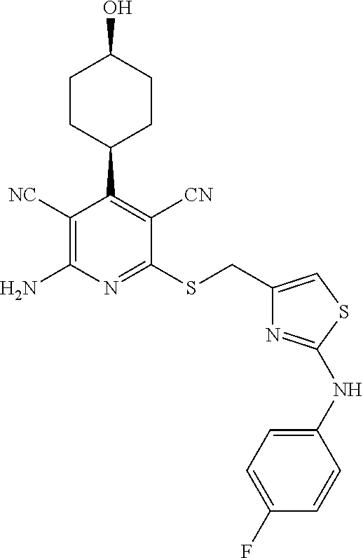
C1([NC])=C(N)N=C(SCC2=CSC(NC3=CC=C(F)C=C3)=N2)C([CN])=C1C1CCC(O)CC1
